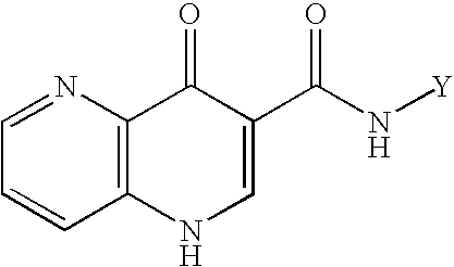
C1=NC2=C(C=C1)NC=C(C(N[Y])=O)C2=O
